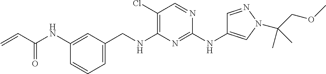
C1=CC=C(CNC2=C(Cl)C=NC(NC3=CN(C(COC)(C)C)N=C3)=N2)C=C1NC(C=C)=O
